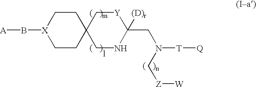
[X]1(B[A])CCC2(CC1)CNC(CN(C[Z][W])[T][Q])([(D)r])[Y]C2
